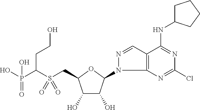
C(S(CC1C(O)C(O)C(N2C3=C(C=N2)C(NC2CCCC2)=NC(Cl)=N3)O1)(=O)=O)(P(O)(=O)O)CCO
